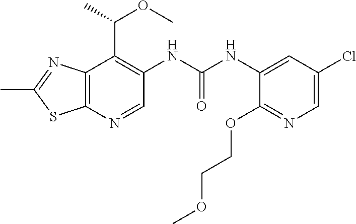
N1=C(C)SC2=C1C(C(C)OC)=C(NC(NC1=CC(Cl)=CN=C1OCCOC)=O)C=N2
